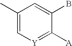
C1(C)=C[Y]=C([A])C(B)=C1
